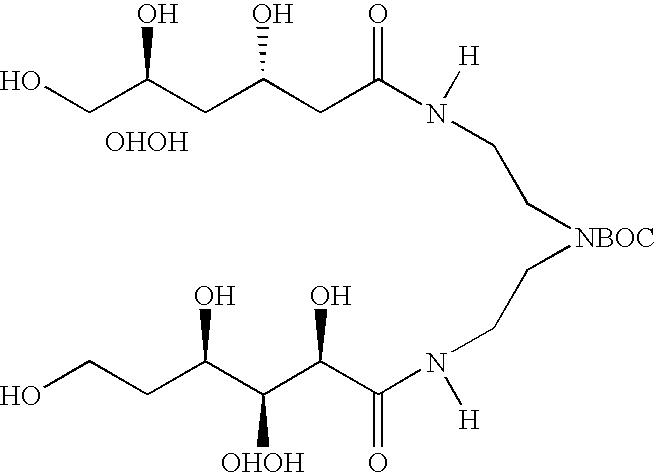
[NBOC](CCN(C(CC(CC(CO)O)O)=O)[H])CCN(C(=O)C(C(C(CCO)O)[OHOH])O)[H].[OHOH]
